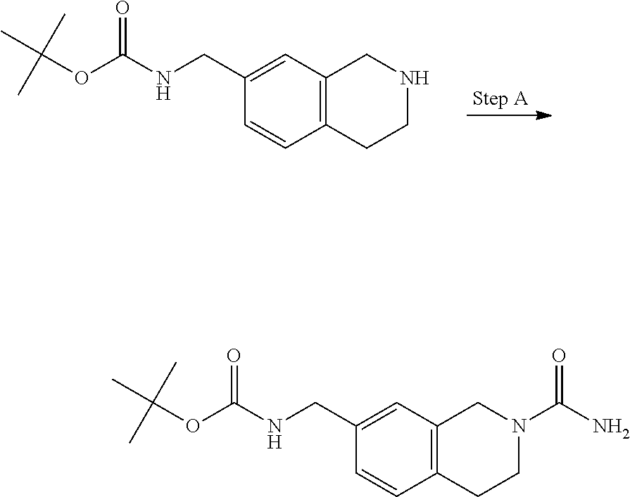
C1(CNC(OC(C)(C)C)=O)=CC2=C(C=C1)CCNC2.C1(CNC(OC(C)(C)C)=O)=CC2=C(C=C1)CCN(C(N)=O)C2
